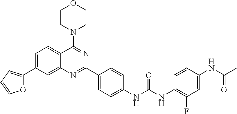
O1C(C2=CC=C3C(=C2)N=C(C2=CC=C(NC(NC4=C(F)C=C(NC(C)=O)C=C4)=O)C=C2)N=C3N2CCOCC2)=CC=C1
